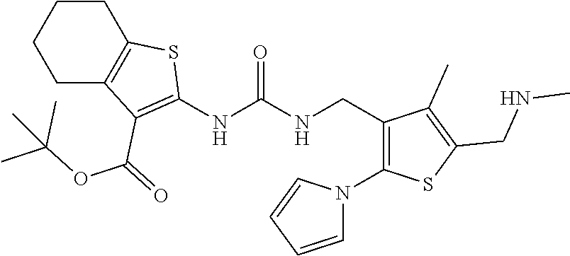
C1C2=C(CCC1)SC(NC(NCC1=C(N3C=CC=C3)SC(CNC)=C1C)=O)=C2C(=O)OC(C)(C)C
